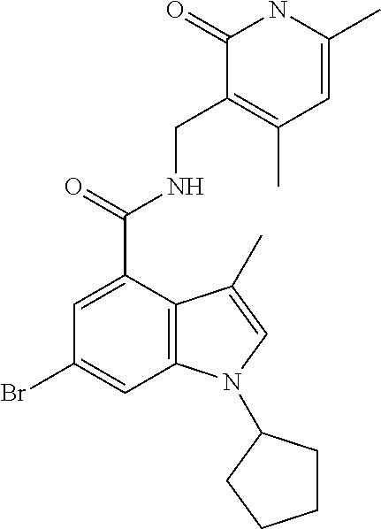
C1=C(C)NC(=O)C(CNC(C2=CC(Br)=CC3=C2C(C)=CN3C2CCCC2)=O)=C1C
